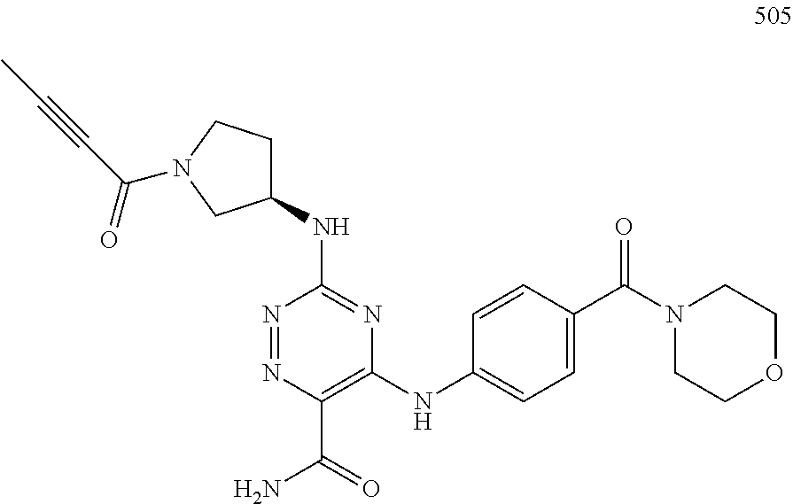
N1=NC(C(=O)N)=C(NC2=CC=C(C(=O)N3CCOCC3)C=C2)N=C1NC1CCN(C(=O)C#CC)C1
